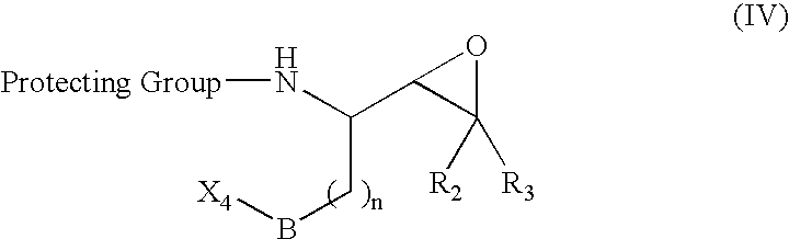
[Protecting Group]NC(C1C([R3])([R2])O1)CB[X4]
